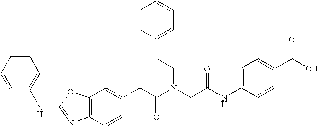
C1=C(CC(N(CC(NC2=CC=C(C(O)=O)C=C2)=O)CCC2=CC=CC=C2)=O)C=CC2=C1OC(NC1=CC=CC=C1)=N2
